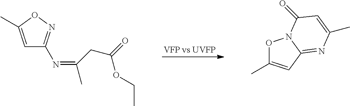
C1=C(C)ON=C1N=C(CC(OCC)=O)C.O1C(C)=CC2=NC(C)=CC(=O)N12
